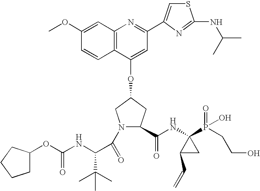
COC1=CC2=C(C=C1)C(OC1CC(C(NC3(P(=O)(O)CCO)C(C=C)C3)=O)N(C(=O)C(NC(OC3CCCC3)=O)C(C)(C)C)C1)=CC(C1=CSC(NC(C)C)=N1)=N2
